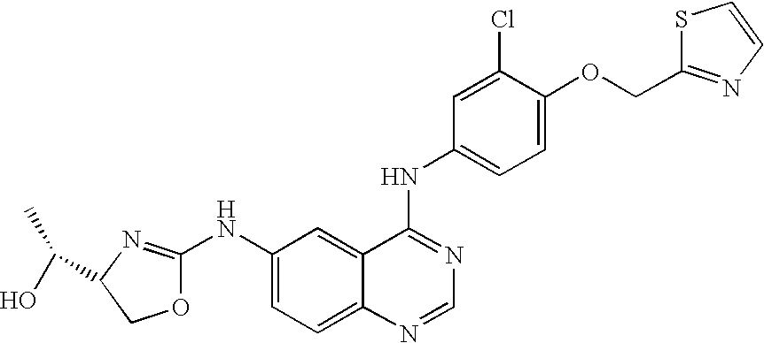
O1C(NC2=CC=C3C(=C2)C(NC2=CC=C(OCC4=NC=CS4)C(Cl)=C2)=NC=N3)=NC(C(C)O)C1
